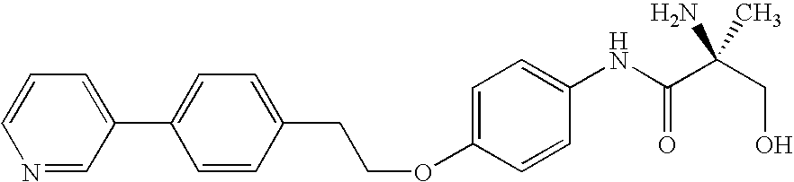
C1(C2=CC=CN=C2)=CC=C(CCOC2=CC=C(NC(C(CO)(N)C)=O)C=C2)C=C1
